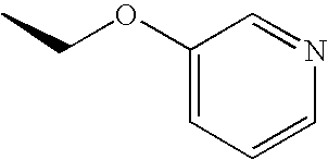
C1(OCC)=CC=CN=C1
